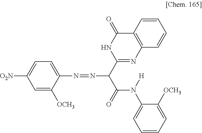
C1=C([OCH3])C(N=NC(C(N([H])C2=CC=CC=C2[OCH3])=O)C2=NC3=C(C(=O)N2)C=CC=C3)=CC=C1[O2N]
